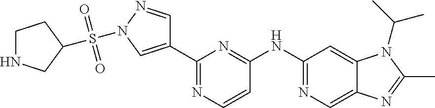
C1(NC2=NC(C3=CN(S(=O)(=O)C4CNCC4)N=C3)=NC=C2)=NC=C2C(=C1)N(C(C)C)C(C)=N2
